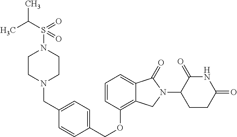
C(OC1=C2C(=CC=C1)C(=O)N(C1C(=O)NC(=O)CC1)C2)C1=CC=C(CN2CCN(S(C(C)C)(=O)=O)CC2)C=C1
